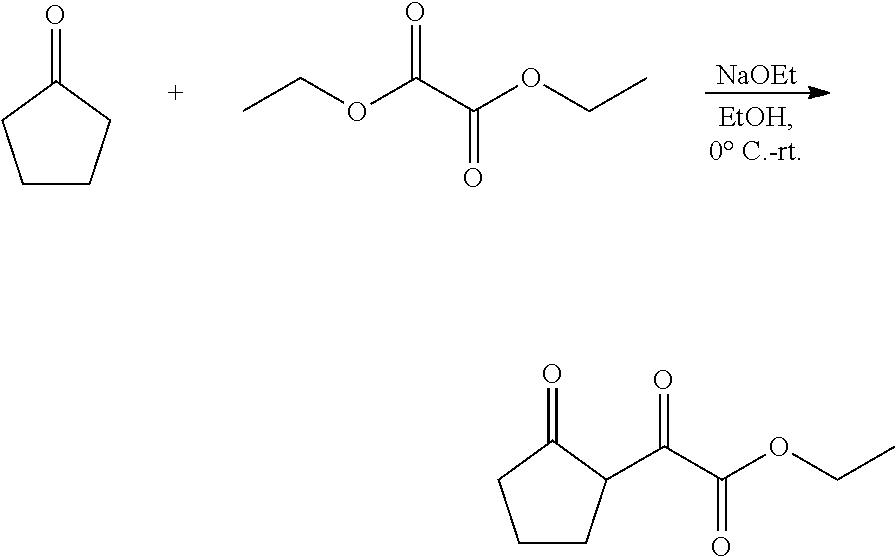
[NaOEt].C1CCC(=O)C1.CCOC(C(OCC)=O)=O.C(C(OCC)=O)(=O)C1CCCC1=O
